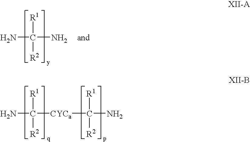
NC([CYCa]C(N)([R1])[R2])([R1])[R2].NC(N)([R1])[R2]
